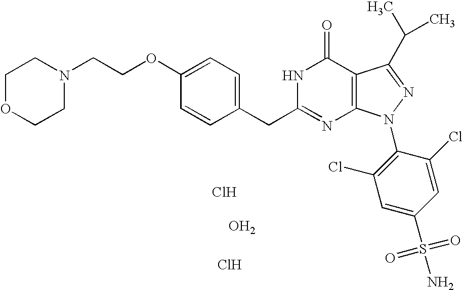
C1OCCN(CCOC2=CC=C(CC3=NC4=C(C(=O)N3)C(C(C)C)=NN4C3=C(Cl)C=C(S(N)(=O)=O)C=C3Cl)C=C2)C1.Cl.O.Cl
